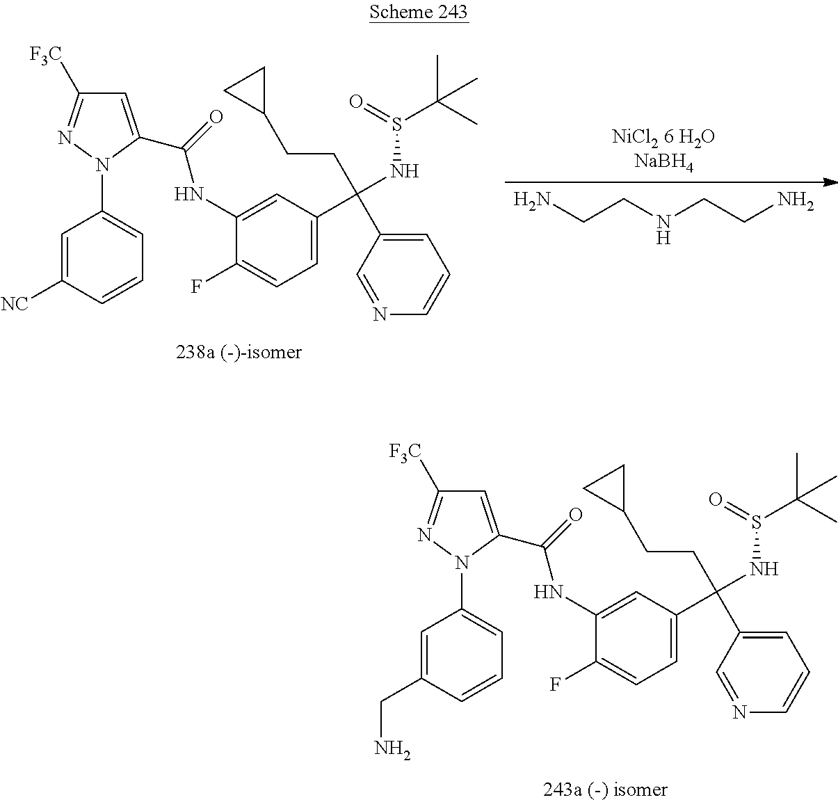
C1=C(C(=O)NC2=CC(C(NS(=O)C(C)(C)C)(CCC3CC3)C3=CC=CN=C3)=CC=C2F)N(C2=CC=CC(CN)=C2)N=C1[F3C].NCCNCCN.C1=C(C(=O)NC2=CC(C(NS(=O)C(C)(C)C)(CCC3CC3)C3=CC=CN=C3)=CC=C2F)N(C2=CC=CC([NC])=C2)N=C1[F3C]
